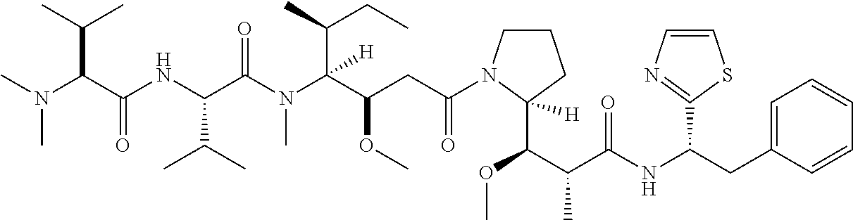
CN(C(C(NC(C(N(C(C(CC(N1CCCC1(C(C(C(NC(CC1=CC=CC=C1)C1=NC=CS1)=O)C)OC)[H])=O)OC)(C(C)CC)[H])C)=O)C(C)C)=O)C(C)C)C
